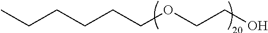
CCCCCCOCCO
